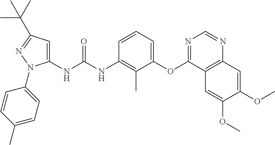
C1(NC(NC2=C(C)C(OC3=NC=NC4=C3C=C(OC)C(OC)=C4)=CC=C2)=O)=CC(C(C)(C)C)=NN1C1=CC=C(C)C=C1
